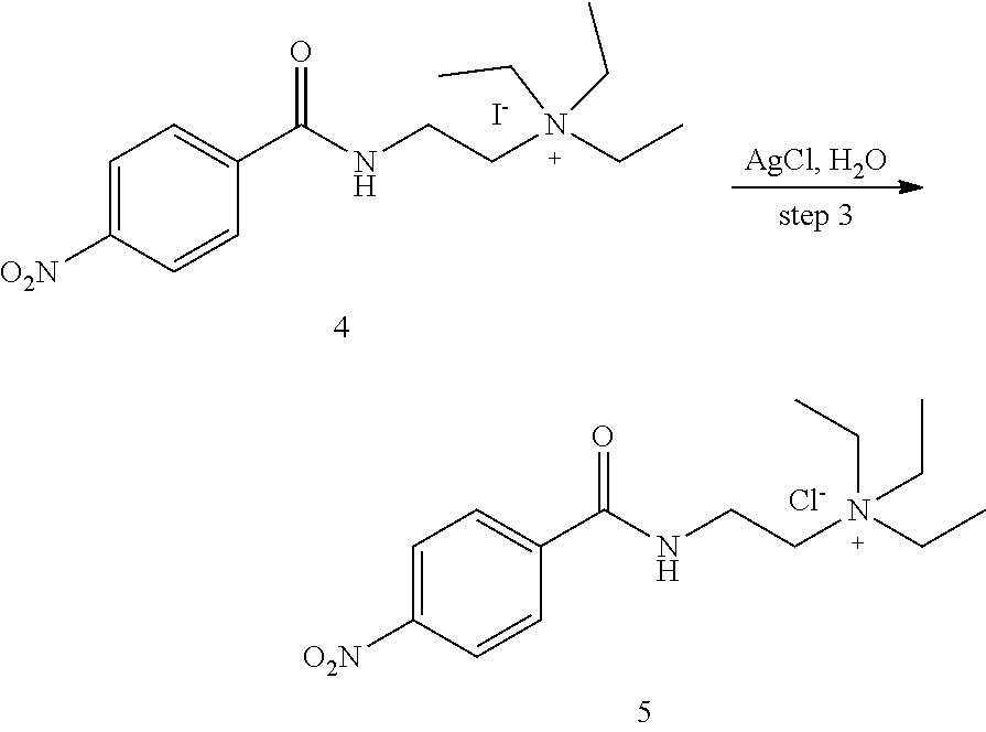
C1=C([O2N])C=CC(C(NCCN(CC)(CC)CC)=O)=C1.[I-].C1=C([O2N])C=CC(C(NCCN(CC)(CC)CC)=O)=C1.[Cl-]
